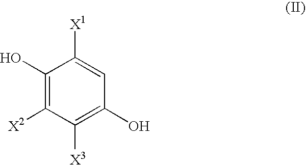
C1(O)=C([X2])C([X3])=C(O)C=C1[X1]
